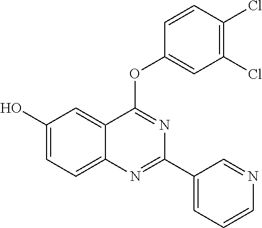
OC1=CC=C2C(=C1)C(OC1=CC(Cl)=C(Cl)C=C1)=NC(C1=CC=CN=C1)=N2
